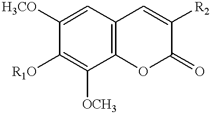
C1([H3CO])=CC2=C(C([OCH3])=C1[R1O])OC(=O)C([R2])=C2
